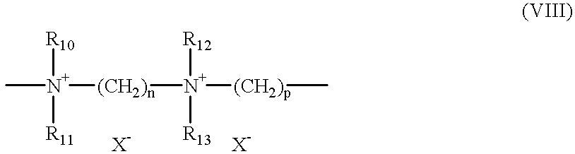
[R10][N+]([R11])(C)[(CH2)n][N+]([R12])([R13])[(CH2)p]C
